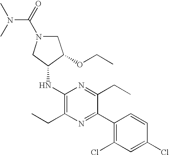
CCC1=C(NC2C(OCC)CN(C(=O)N(C)C)C2)N=C(CC)C(C2=C(Cl)C=C(Cl)C=C2)=N1
